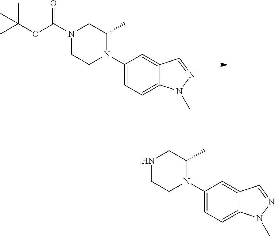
CC(OC(N1CCN(C2=CC=C3C(=C2)C=NN3C)C(C)C1)=O)(C)C.N1CCN(C2=CC=C3C(=C2)C=NN3C)C(C)C1
